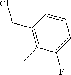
C1=CC(CCl)=C(C)C(F)=C1
